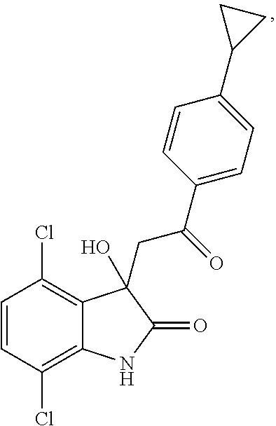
C1=CC(Cl)=C2C(=C1Cl)C(O)(CC(=O)C1=CC=C(C3CC3)C=C1)C(=O)N2
